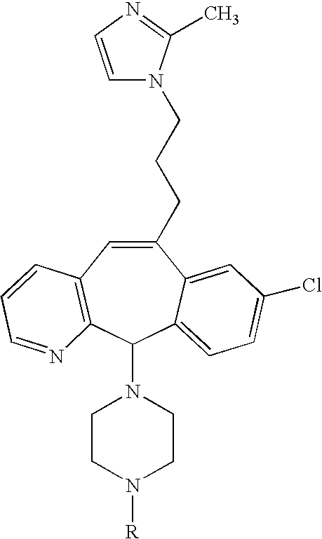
N1(C2C3=CC=C(Cl)C=C3C(CCCN3C=CN=C3C)=CC3=C2N=CC=C3)CCN([R])CC1
